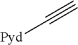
[Pyd]C#C
